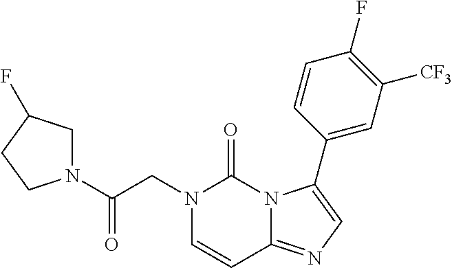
N1(CC(=O)N2CC(F)CC2)C=CC2=NC=C(C3=CC([CF3])=C(F)C=C3)N2C1=O
